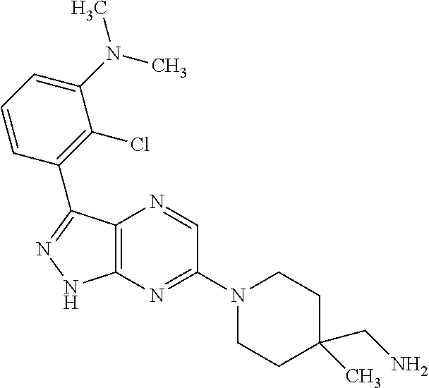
C12=C(N=C(N3CCC(CN)(C)CC3)C=N1)NN=C2C1=C(Cl)C(N(C)C)=CC=C1
